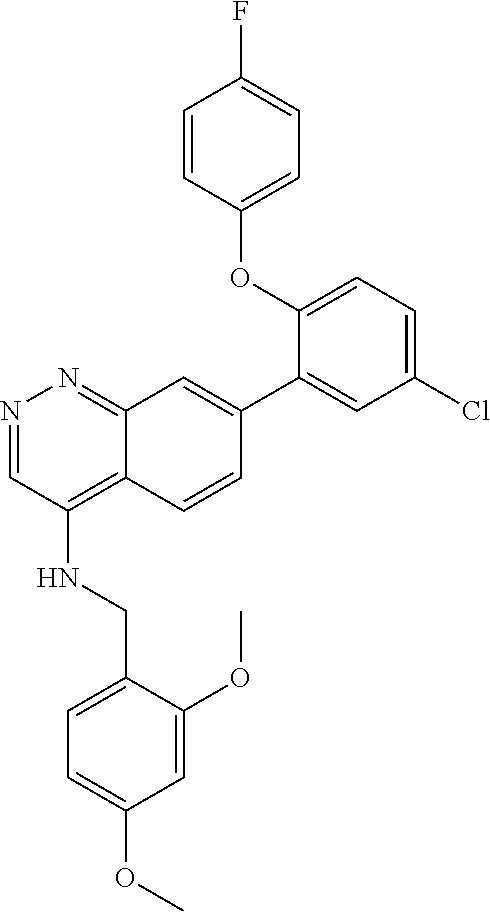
C1(OC2=CC=C(F)C=C2)=CC=C(Cl)C=C1C1=CC2=NN=CC(NCC3=CC=C(OC)C=C3OC)=C2C=C1
